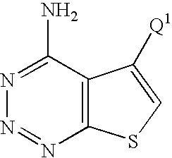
N1=C(N)C2=C(N=N1)SC=C2[Q1]
